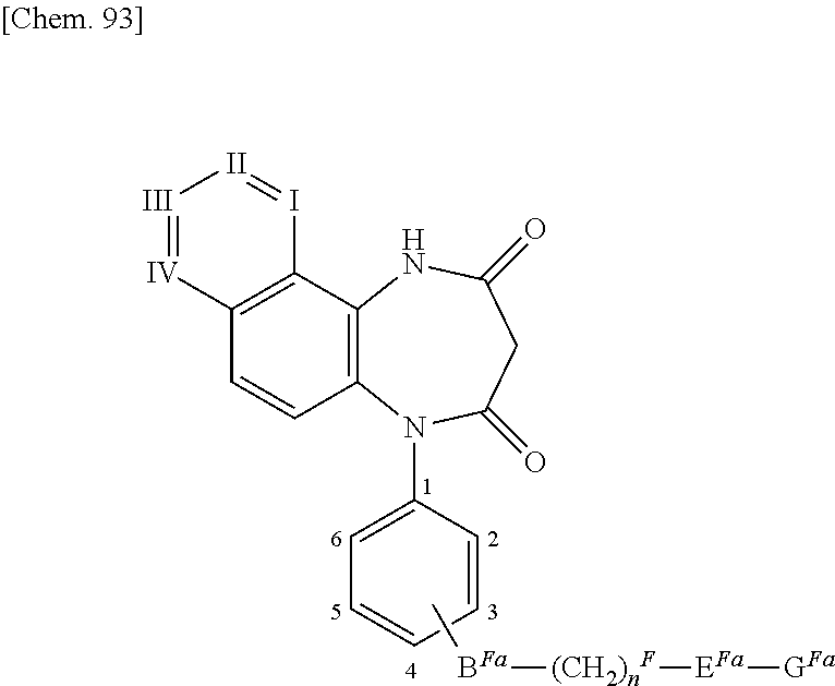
C[BFa][(CH2)nF][EFa][GFa].C12=C(NC(=O)CC(=O)N1C1=CC=CC=C1)C1=C(C=C2)[IV]=[III][II]=I1
